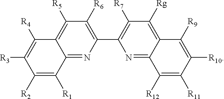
C1([R6])=C(C2=C([R7])C([Rg])=C3C([R9])=C([R10])C([R11])=C([R12])C3=N2)N=C2C(=C1[R5])C([R4])=C([R3])C([R2])=C2[R1]
